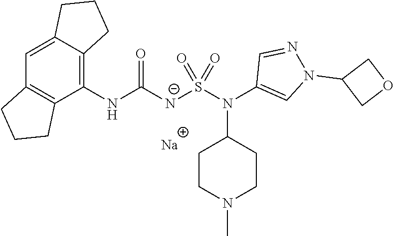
C1(NC([N-]S(N(C2=CN(C3COC3)N=C2)C2CCN(C)CC2)(=O)=O)=O)=C2C(=CC3=C1CCC3)CCC2.[Na]
